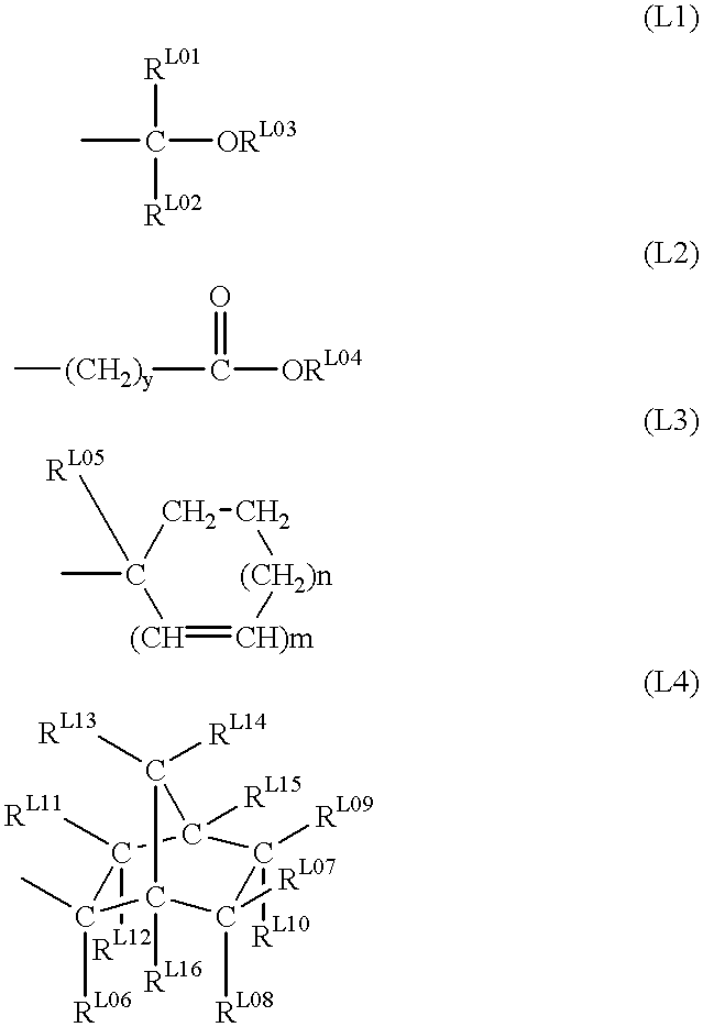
CC([ORL03])([RL01])[RL02].[(CH2)y](C([ORL04])=O)C.[(CH]1=[CH)m][(CH2)n]CCC1(C)[RL05].C1([RL06])(C)C2([RL16])C([RL08])([RL07])C([RL09])([RL10])C([RL15])(C1([RL12])[RL11])C2([RL14])[RL13]
